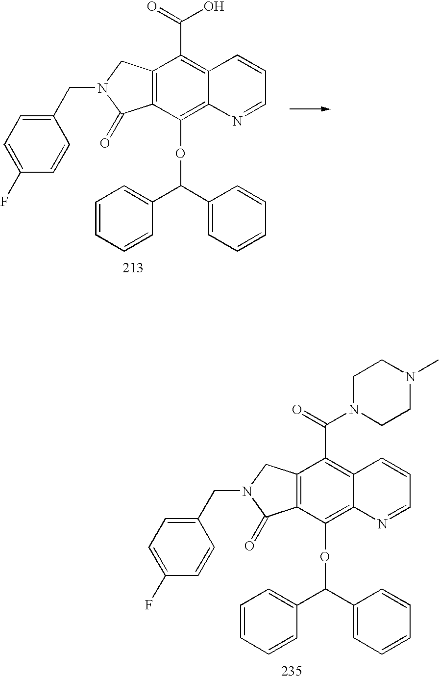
C12=C(C(OC(C3=CC=CC=C3)C3=CC=CC=C3)=C3C(=C1C(O)=O)C=CC=N3)C(=O)N(CC1=CC=C(F)C=C1)C2.C12=C(C(OC(C3=CC=CC=C3)C3=CC=CC=C3)=C3C(=C1C(=O)N1CCN(C)CC1)C=CC=N3)C(=O)N(CC1=CC=C(F)C=C1)C2
